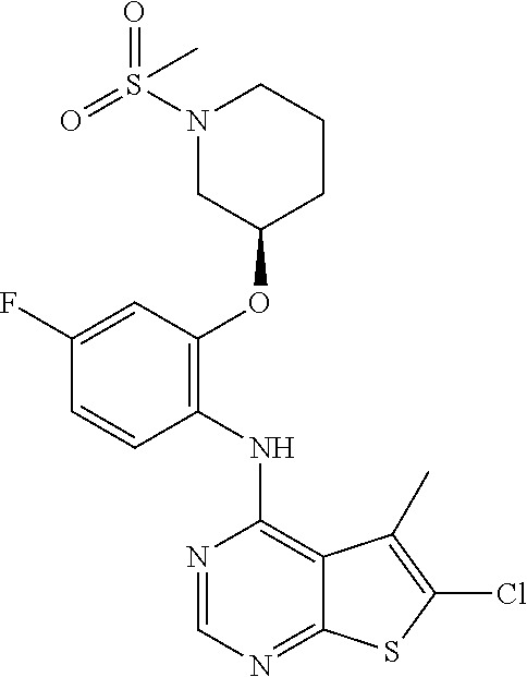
C1=C(F)C=CC(NC2=C3C(=NC=N2)SC(Cl)=C3C)=C1OC1CCCN(S(=O)(=O)C)C1
